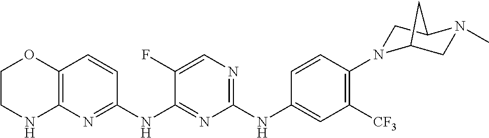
C1(NC2=CC([CF3])=C(N3CC4N(C)CC3C4)C=C2)=NC=C(F)C(NC2=NC3=C(C=C2)OCCN3)=N1
